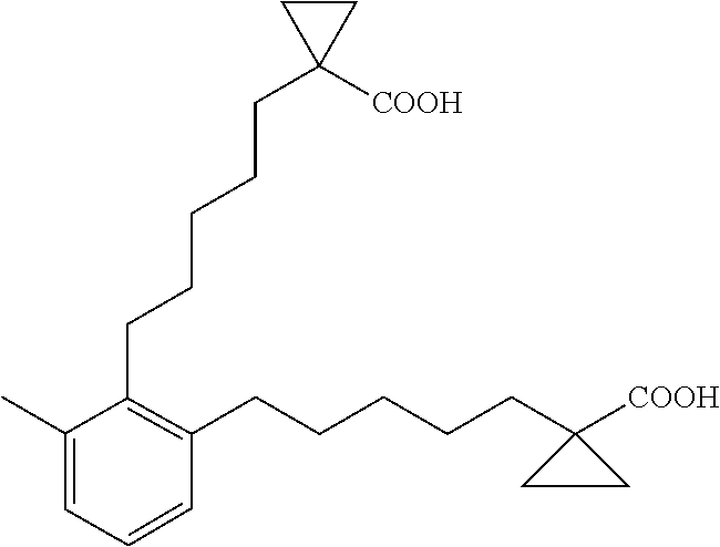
C1(CCCCCC2([COOH])CC2)=C(CCCCCC2([COOH])CC2)C=CC=C1C
